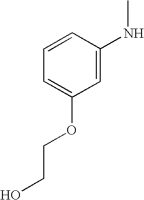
C1=C(NC)C=CC=C1OCCO
